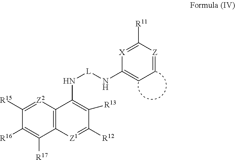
C1([R15])=[Z2]C2=C(C([R17])=C1[R16])[Z1]=C([R12])C([R13])=C2N[L]NC1=CC=[Z]C([R11])=[X]1
